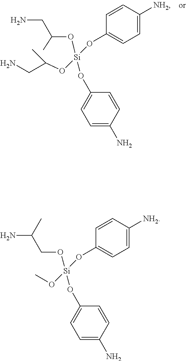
C1=C(N)C=CC(O[Si](OC2=CC=C([NH2])C=C2)(OC(CN)C)OC(CN)C)=C1.C1=C(N)C=CC(O[Si](OC2=CC=C([NH2])C=C2)(OCC(N)C)OC)=C1
